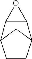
C1CC2CC1C1C2O1
